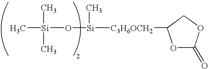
C[Si](C)(C)O[Si]([C3H6OCH2]C1OC(=O)OC1)C
